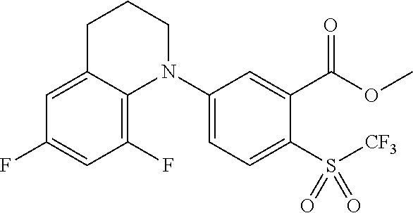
C1=C2C(=C(F)C=C1F)N(C1=CC=C(S([CF3])(=O)=O)C(C(OC)=O)=C1)CCC2
